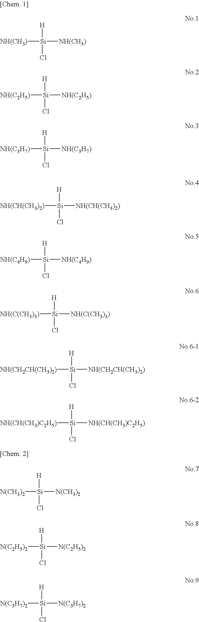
[NH(CH3)][Si]([NH(CH3)])([H])Cl.[NH(C2H5)][Si]([NH(C2H5)])([H])Cl.[NH(C3H7)][Si]([NH(C3H7)])([H])Cl.[NH(CH(CH3)2)][Si]([NH(CH(CH3)2)])([H])Cl.[NH(C4H9)][Si]([NH(C4H9)])([H])Cl.[NH(C(CH3)3)][Si]([NH(C(CH3)3)])([H])Cl.[NH(CH2CH(CH3)2)][Si]([NH(CH2CH(CH3)2)])([H])Cl.[NH(CH(CH3)C2H5)][Si]([NH(CH(CH3)C2H5)])([H])Cl.[N(CH3)2][Si]([N(CH3)2])([H])Cl.[N(C2H5)2][Si]([N(C2H5)2])([H])Cl.[N(C3H7)2][Si]([N(C3H7)2])([H])Cl
